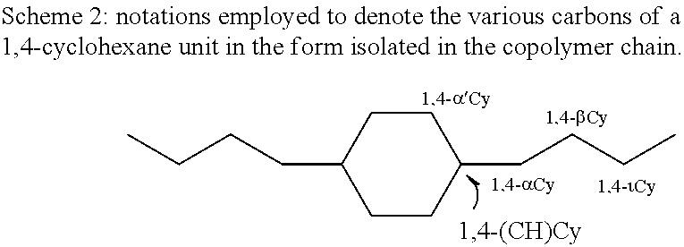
C1CC(CCCC)CCC1CCCC
